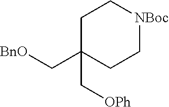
C1C(C[BnO])(C[OPh])CC[NBoc]C1
